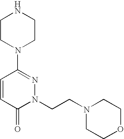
C1CN(C2=NN(CCN3CCOCC3)C(=O)C=C2)CCN1
